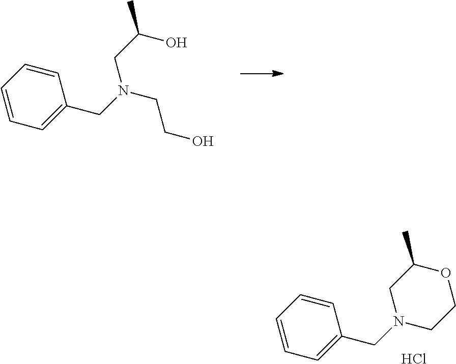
C(N(CC1=CC=CC=C1)CC(O)C)CO.C1N(CC2=CC=CC=C2)CC(C)OC1.Cl
